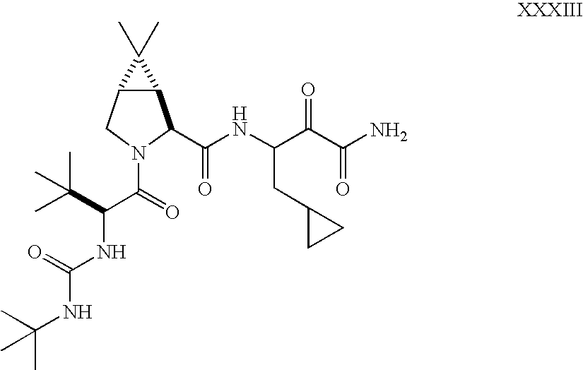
CC(C(C(N1CC2C(C1C(NC(CC1CC1)C(C(N)=O)=O)=O)C2(C)C)=O)NC(=O)NC(C)(C)C)(C)C
